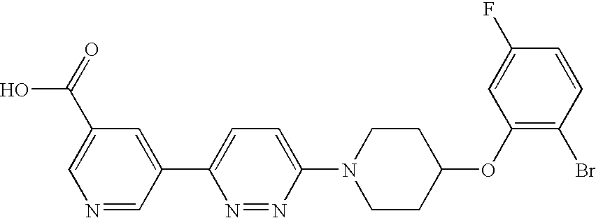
N1=CC(C2=CC=C(N3CCC(OC4=C(Br)C=CC(F)=C4)CC3)N=N2)=CC(C(=O)O)=C1
